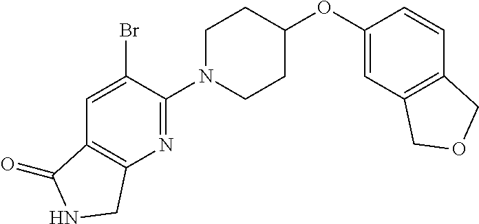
C1(OC2CCN(C3=NC4=C(C=C3Br)C(=O)NC4)CC2)=CC2=C(C=C1)COC2
